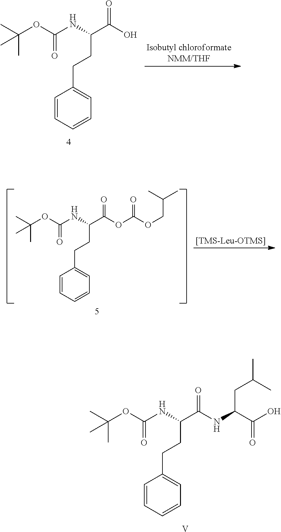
O(C(=O)NC(CCC1=CC=CC=C1)C(O)=O)C(C)(C)C.[[TMS-Leu-OTMS]].O(C(=O)NC(CCC1=CC=CC=C1)C(OC(=O)OCC(C)C)=O)C(C)(C)C.O(C(=O)NC(CCC1=CC=CC=C1)C(NC(CC(C)C)C(O)=O)=O)C(C)(C)C.[V]
